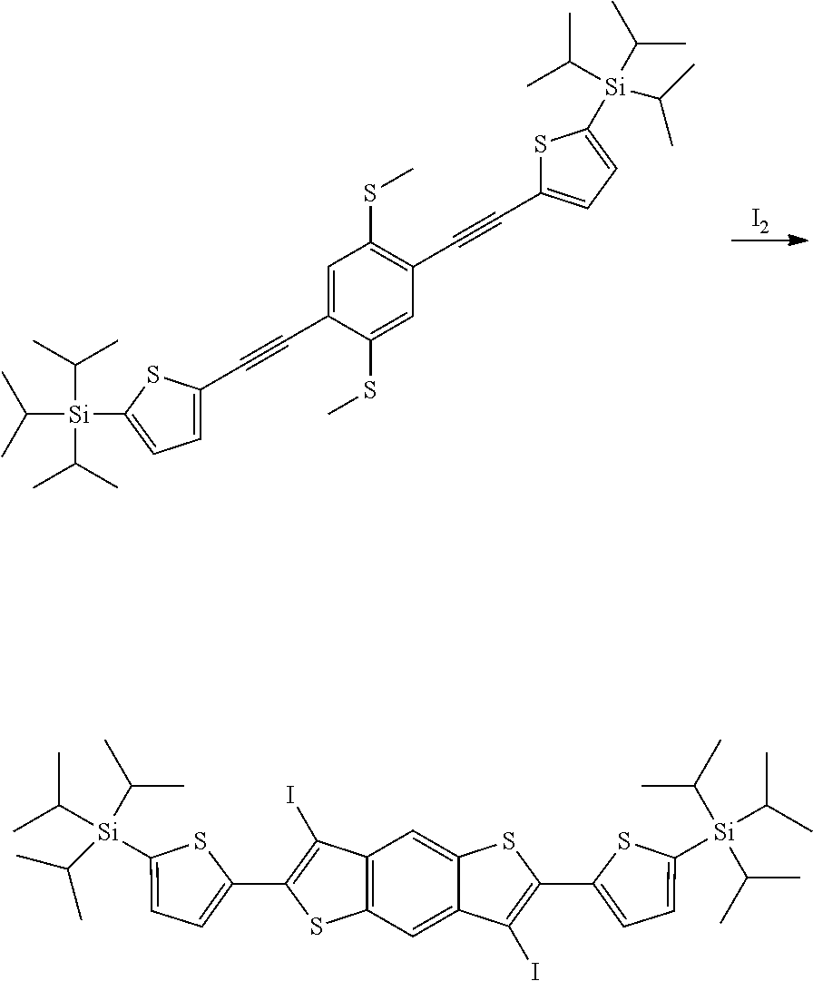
[I2].C1=C(C#CC2=CC=C([Si](C(C)C)(C(C)C)C(C)C)S2)C(SC)=CC(C#CC2=CC=C([Si](C(C)C)(C(C)C)C(C)C)S2)=C1SC.C1=C(C2=C(I)C3=C(S2)C=C2C(=C3)SC(C3=CC=C([Si](C(C)C)(C(C)C)C(C)C)S3)=C2I)SC([Si](C(C)C)(C(C)C)C(C)C)=C1
